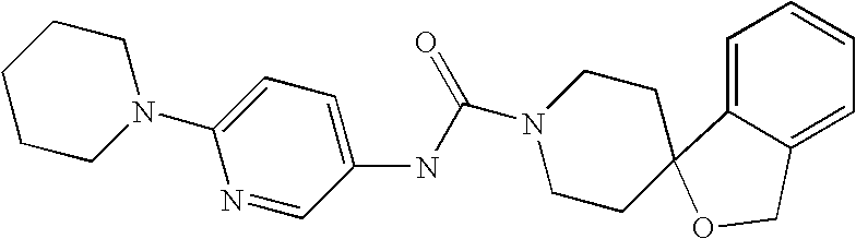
C1N(C2=CC=C(NC(=O)N3CCC4(CC3)C3=CC=CC=C3CO4)C=N2)CCCC1
